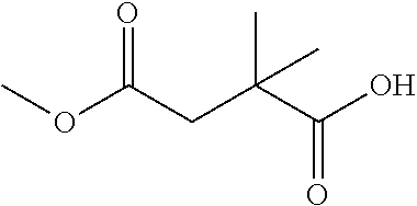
O=C(CC(C(O)=O)(C)C)OC
